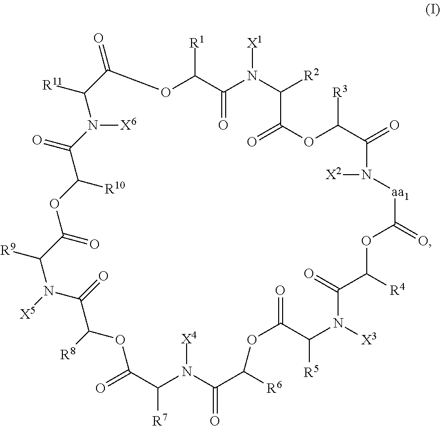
O=C1C([R11])N([X6])C(=O)C([R10])OC(=O)C([R9])N([X5])C(=O)C([R8])OC(=O)C([R7])N([X4])C(=O)C([R6])OC(=O)C([R5])N([X3])C(=O)C([R4])OC(=O)[aa1]N([X2])C(=O)C([R3])OC(=O)C([R2])N([X1])C(=O)C([R1])O1
